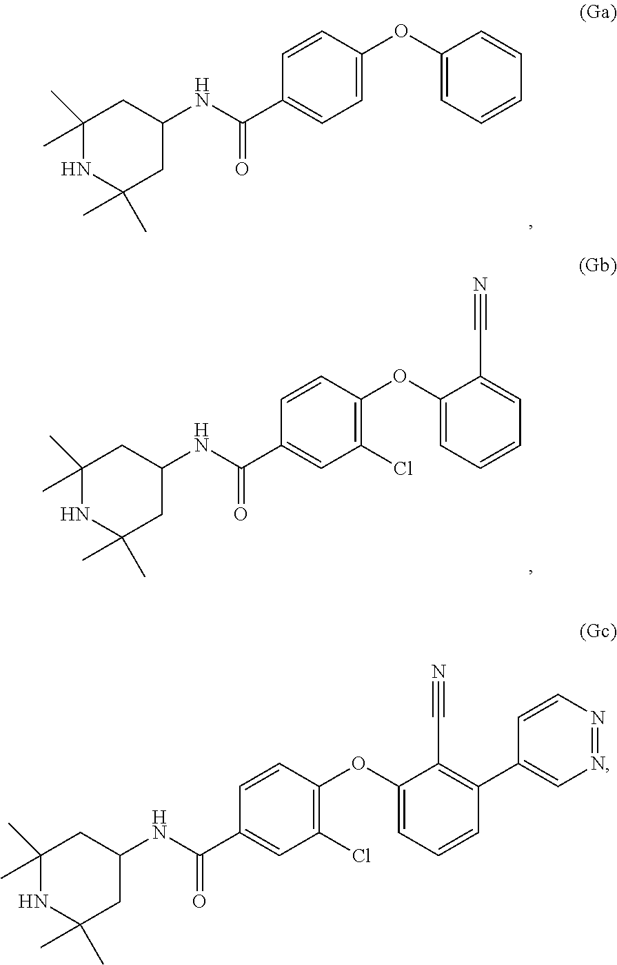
C1=C(OC2=CC=CC=C2)C=CC(C(NC2CC(C)(C)NC(C)(C)C2)=O)=C1.C1(Cl)=C(OC2=CC=CC=C2C#N)C=CC(C(NC2CC(C)(C)NC(C)(C)C2)=O)=C1.C1(Cl)=C(OC2=CC=CC(C3=CN=NC=C3)=C2C#N)C=CC(C(NC2CC(C)(C)NC(C)(C)C2)=O)=C1
